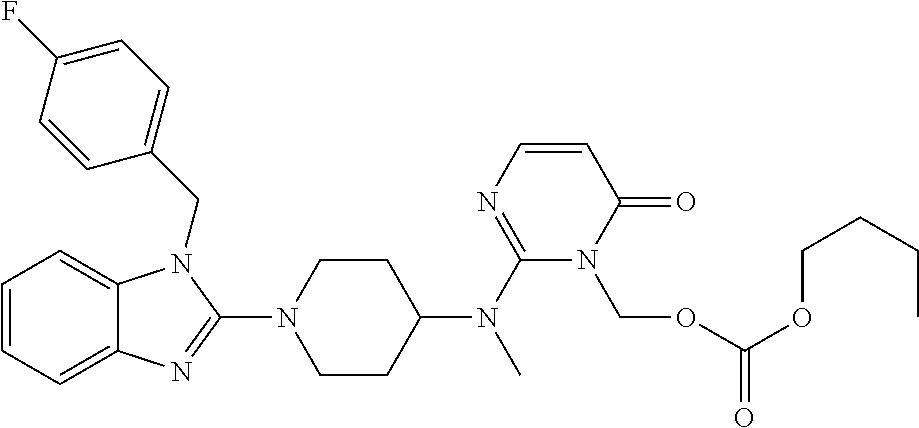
C1=CC=C2C(=C1)N(CC1=CC=C(F)C=C1)C(N1CCC(N(C)C3=NC=CC(=O)N3COC(OCCCC)=O)CC1)=N2
